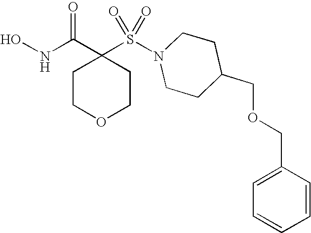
C1(S(N2CCC(COCC3=CC=CC=C3)CC2)(=O)=O)(C(NO)=O)CCOCC1
